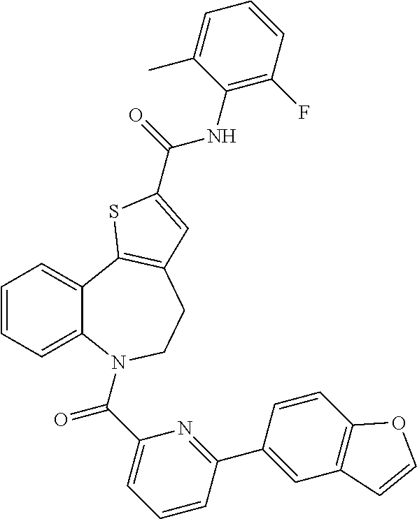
C1=CC=C2C(=C1)C1=C(CCN2C(C2=CC=CC(C3=CC4=C(C=C3)OC=C4)=N2)=O)C=C(C(=O)NC2=C(F)C=CC=C2C)S1
